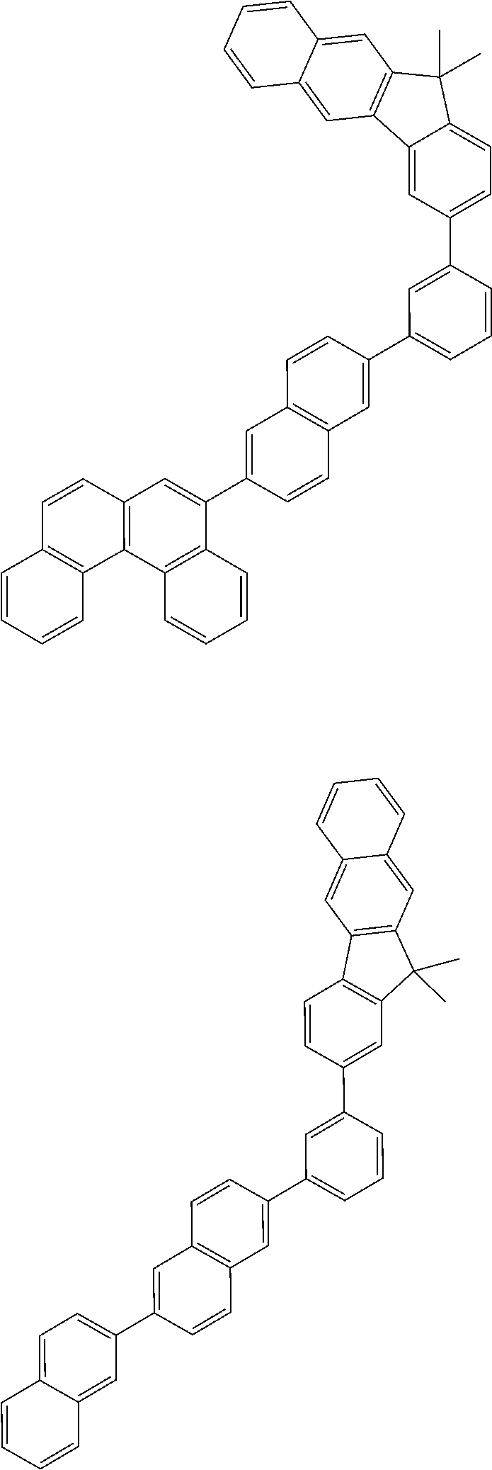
C12=C(C=CC(C3=CC(C4=CC5=C(C=C4)C=C(C4=CC=C6C(=C4)C=CC=C6)C=C5)=CC=C3)=C1)C1=C(C2(C)C)C=C2C(=C1)C=CC=C2.C12=CC(C3=CC(C4=CC5=C(C=C4)C=C(C4=CC6=C(C7=C4C=CC=C7)C4=C(C=C6)C=CC=C4)C=C5)=CC=C3)=CC=C1C(C)(C)C1=C2C=C2C(=C1)C=CC=C2
